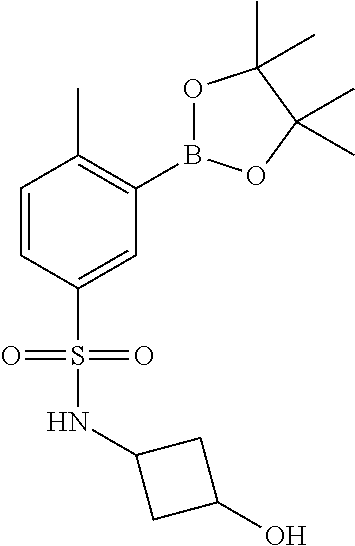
C1=CC(S(=O)(=O)NC2CC(O)C2)=CC(B2OC(C)(C)C(C)(C)O2)=C1C
